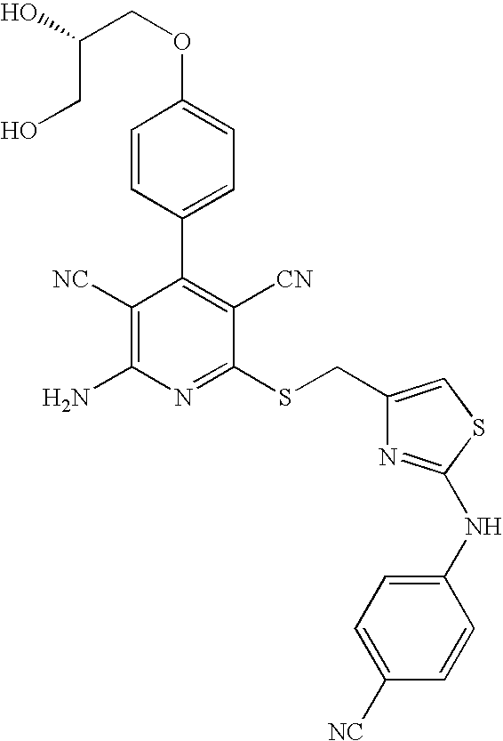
O(C1=CC=C(C2=C([CN])C(SCC3=CSC(NC4=CC=C([NC])C=C4)=N3)=NC(N)=C2[NC])C=C1)CC(CO)O
